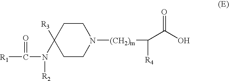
[R1]C(=O)N([R2])C1([R3])CCN([(CH2)m]C([R4])C(O)=O)CC1
